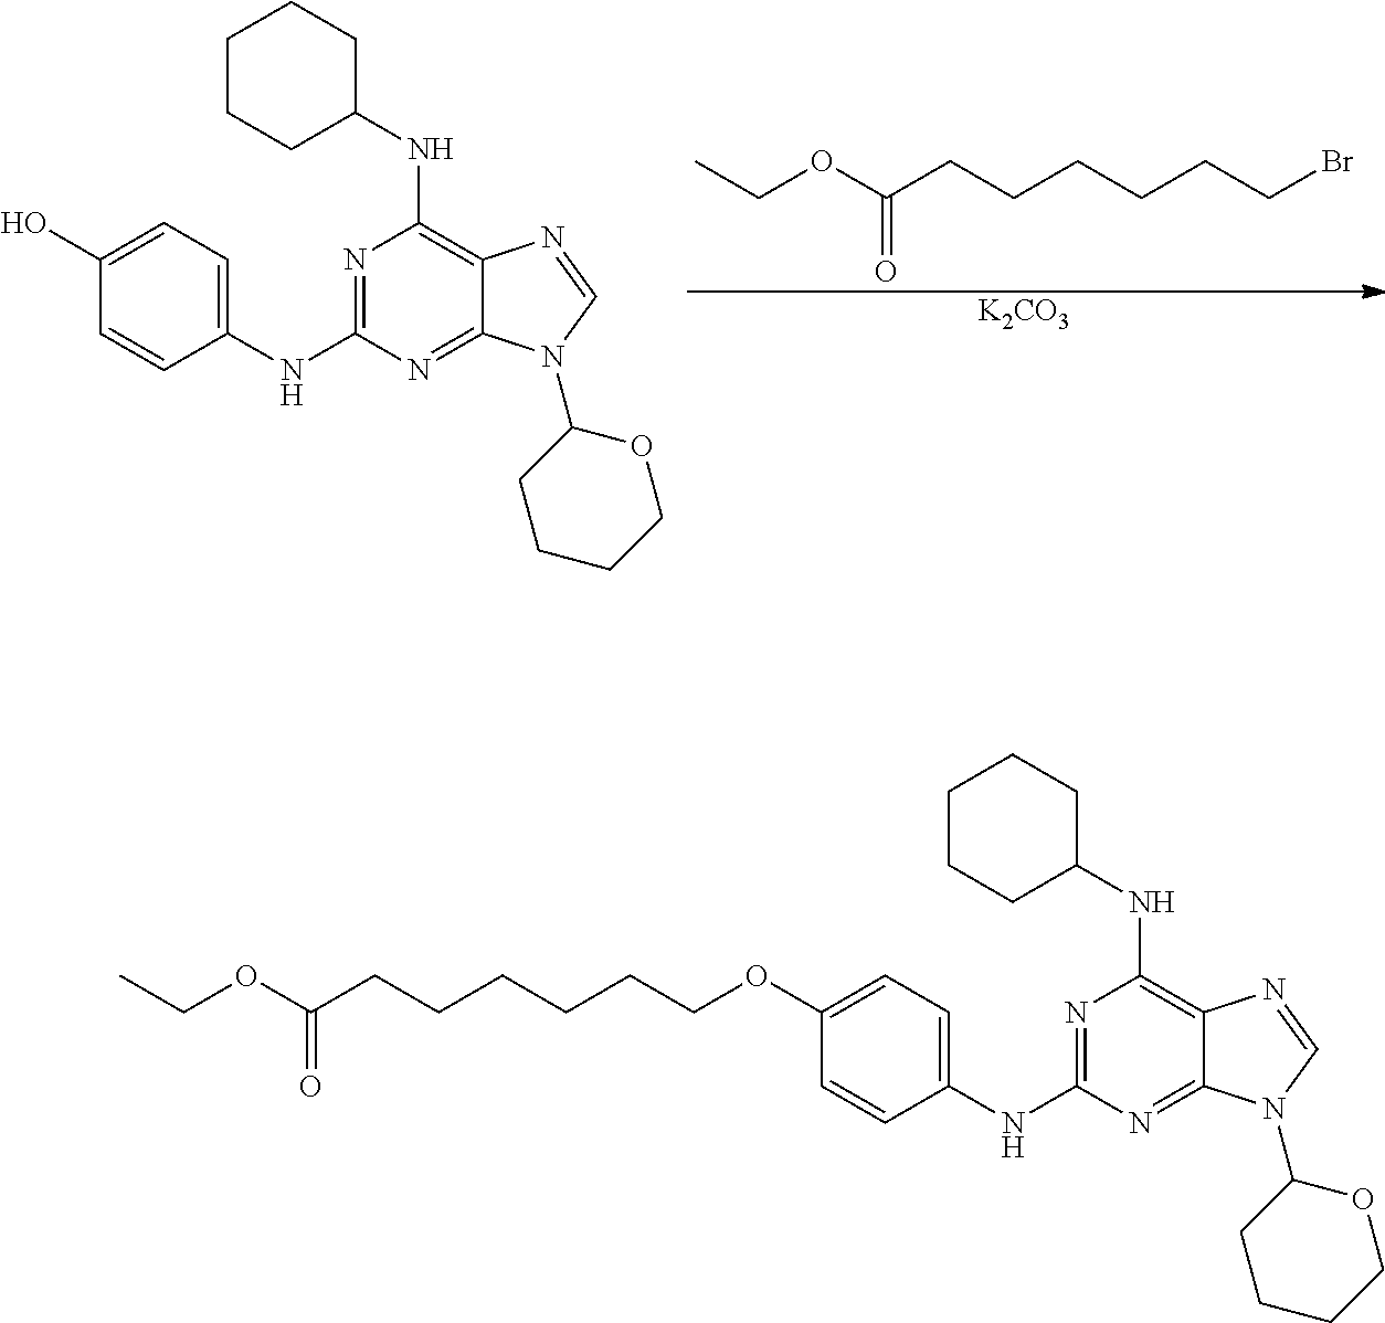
N1=C(NC2=CC=C(O)C=C2)N=C2C(=C1NC1CCCCC1)N=CN2C1CCCCO1.O=C(CCCCCCBr)OCC.[K2CO3].N1=C(NC2=CC=C(OCCCCCCC(=O)OCC)C=C2)N=C2C(=C1NC1CCCCC1)N=CN2C1CCCCO1
